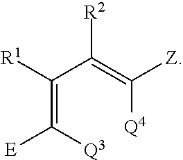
C(=C([Q3])[E])(C(=C([Q4])[Z])[R2])[R1]
